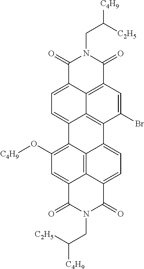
C1(O[C4H9])=C2C3=C4C(=C1)C(=O)N(CC([C2H5])[C4H9])C(=O)C4=CC=C3C1=C3C2=CC=C2C3=C(C=C1Br)C(=O)N(CC([C2H5])[C4H9])C2=O
